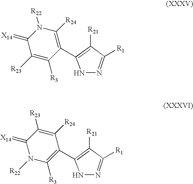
C1(=[X14])C([R23])=C([R3])C(C2=C([R21])C([R1])=NN2)=C([R24])N1[R22].C1(=[X14])N([R22])C([R3])=C(C2=C([R21])C([R1])=NN2)C([R24])=C1[R23]
